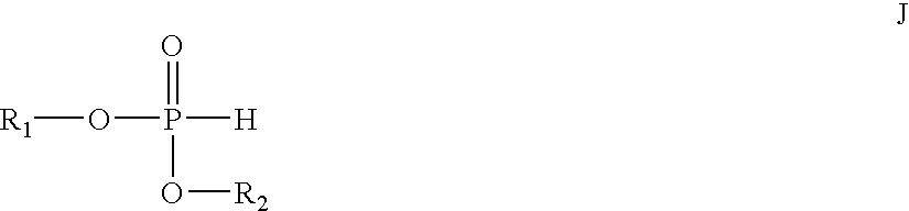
[R1]OP([H])(=O)O[R2]
